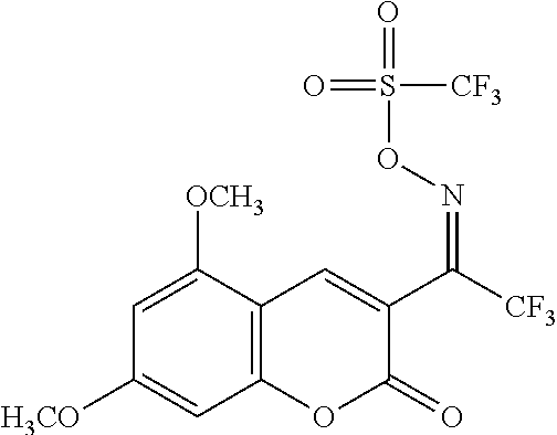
C1=C([OCH3])C2=C(C=C1[H3CO])OC(=O)C(C(=NOS(=O)([CF3])=O)[CF3])=C2
